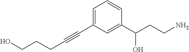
C1=CC(C(CCN)O)=CC(C#CCCCO)=C1
